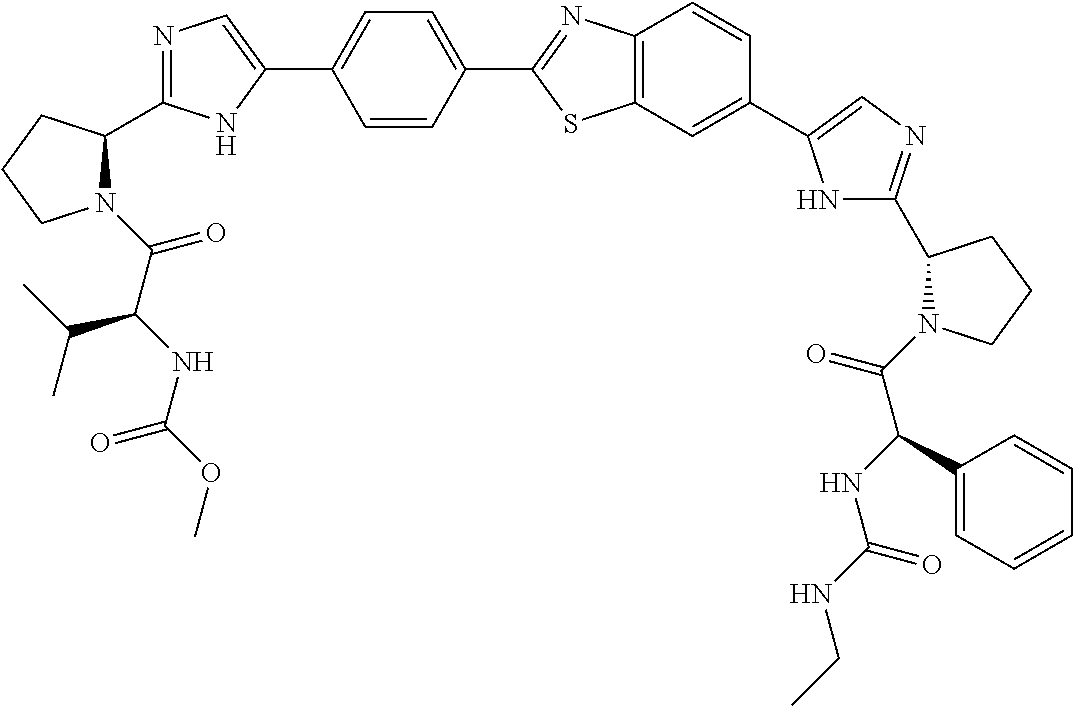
C(=O)(C(NC(OC)=O)C(C)C)N1C(C2=NC=C(C3=CC=C(C4=NC5=C(S4)C=C(C4=CN=C(C6N(C(C(NC(=O)NCC)C7=CC=CC=C7)=O)CCC6)N4)C=C5)C=C3)N2)CCC1
